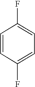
C1=CC(F)=CC=C1F
